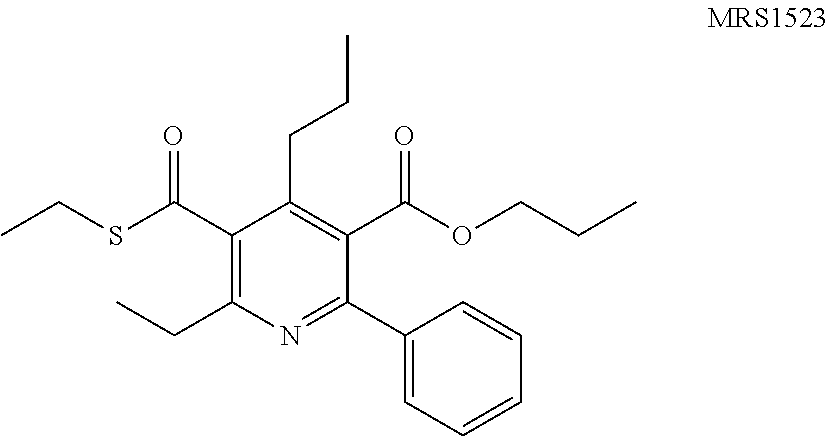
C1(C(SCC)=O)=C(CC)N=C(C2=CC=CC=C2)C(C(OCCC)=O)=C1CCC
